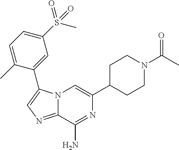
N12C(=NC=C1C1=CC(S(C)(=O)=O)=CC=C1C)C(N)=NC(C1CCN(C(C)=O)CC1)=C2
